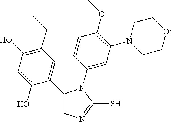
C1(C2=CN=C(S)N2C2=CC(N3CCOCC3)=C(OC)C=C2)=CC(CC)=C(O)C=C1O
